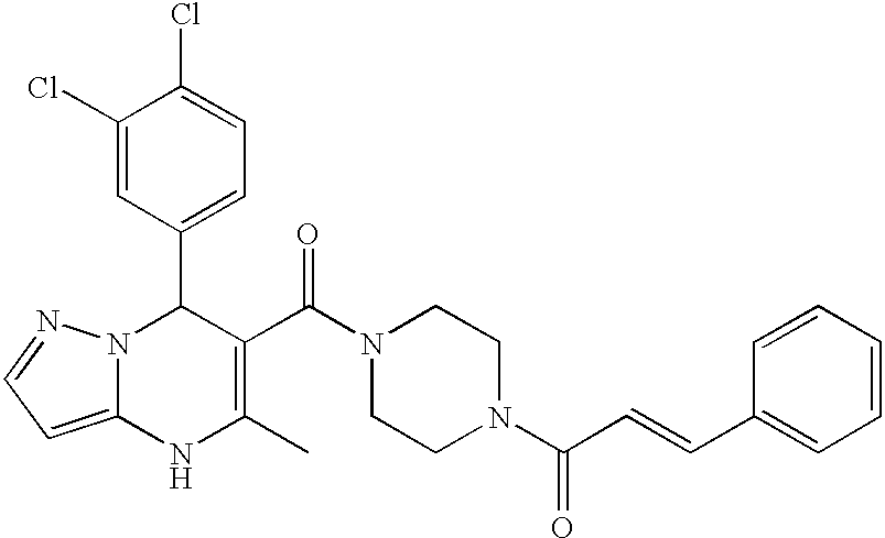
C1(Cl)=CC(C2N3C(=CC=N3)NC(C)=C2C(N2CCN(C(C=CC3=CC=CC=C3)=O)CC2)=O)=CC=C1Cl
